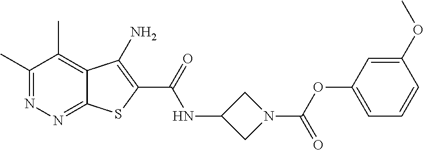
C1(C)=NN=C2C(=C1C)C(N)=C(C(=O)NC1CN(C(=O)OC3=CC=CC(OC)=C3)C1)S2
